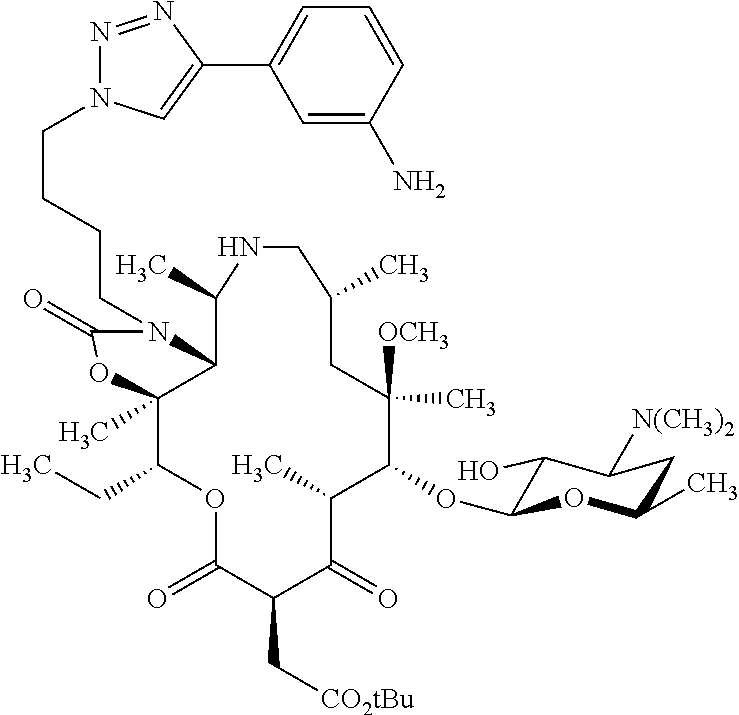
C12C(C)(C(CC)OC(=O)C(C[CO2tBu])C(=O)C(C)C(OC3C(O)C([N(CH3)2])CC(C)O3)C([OCH3])(C)CC(C)CNC1C)OC(=O)N2CCCCN1N=NC(C2=CC=CC(N)=C2)=C1
